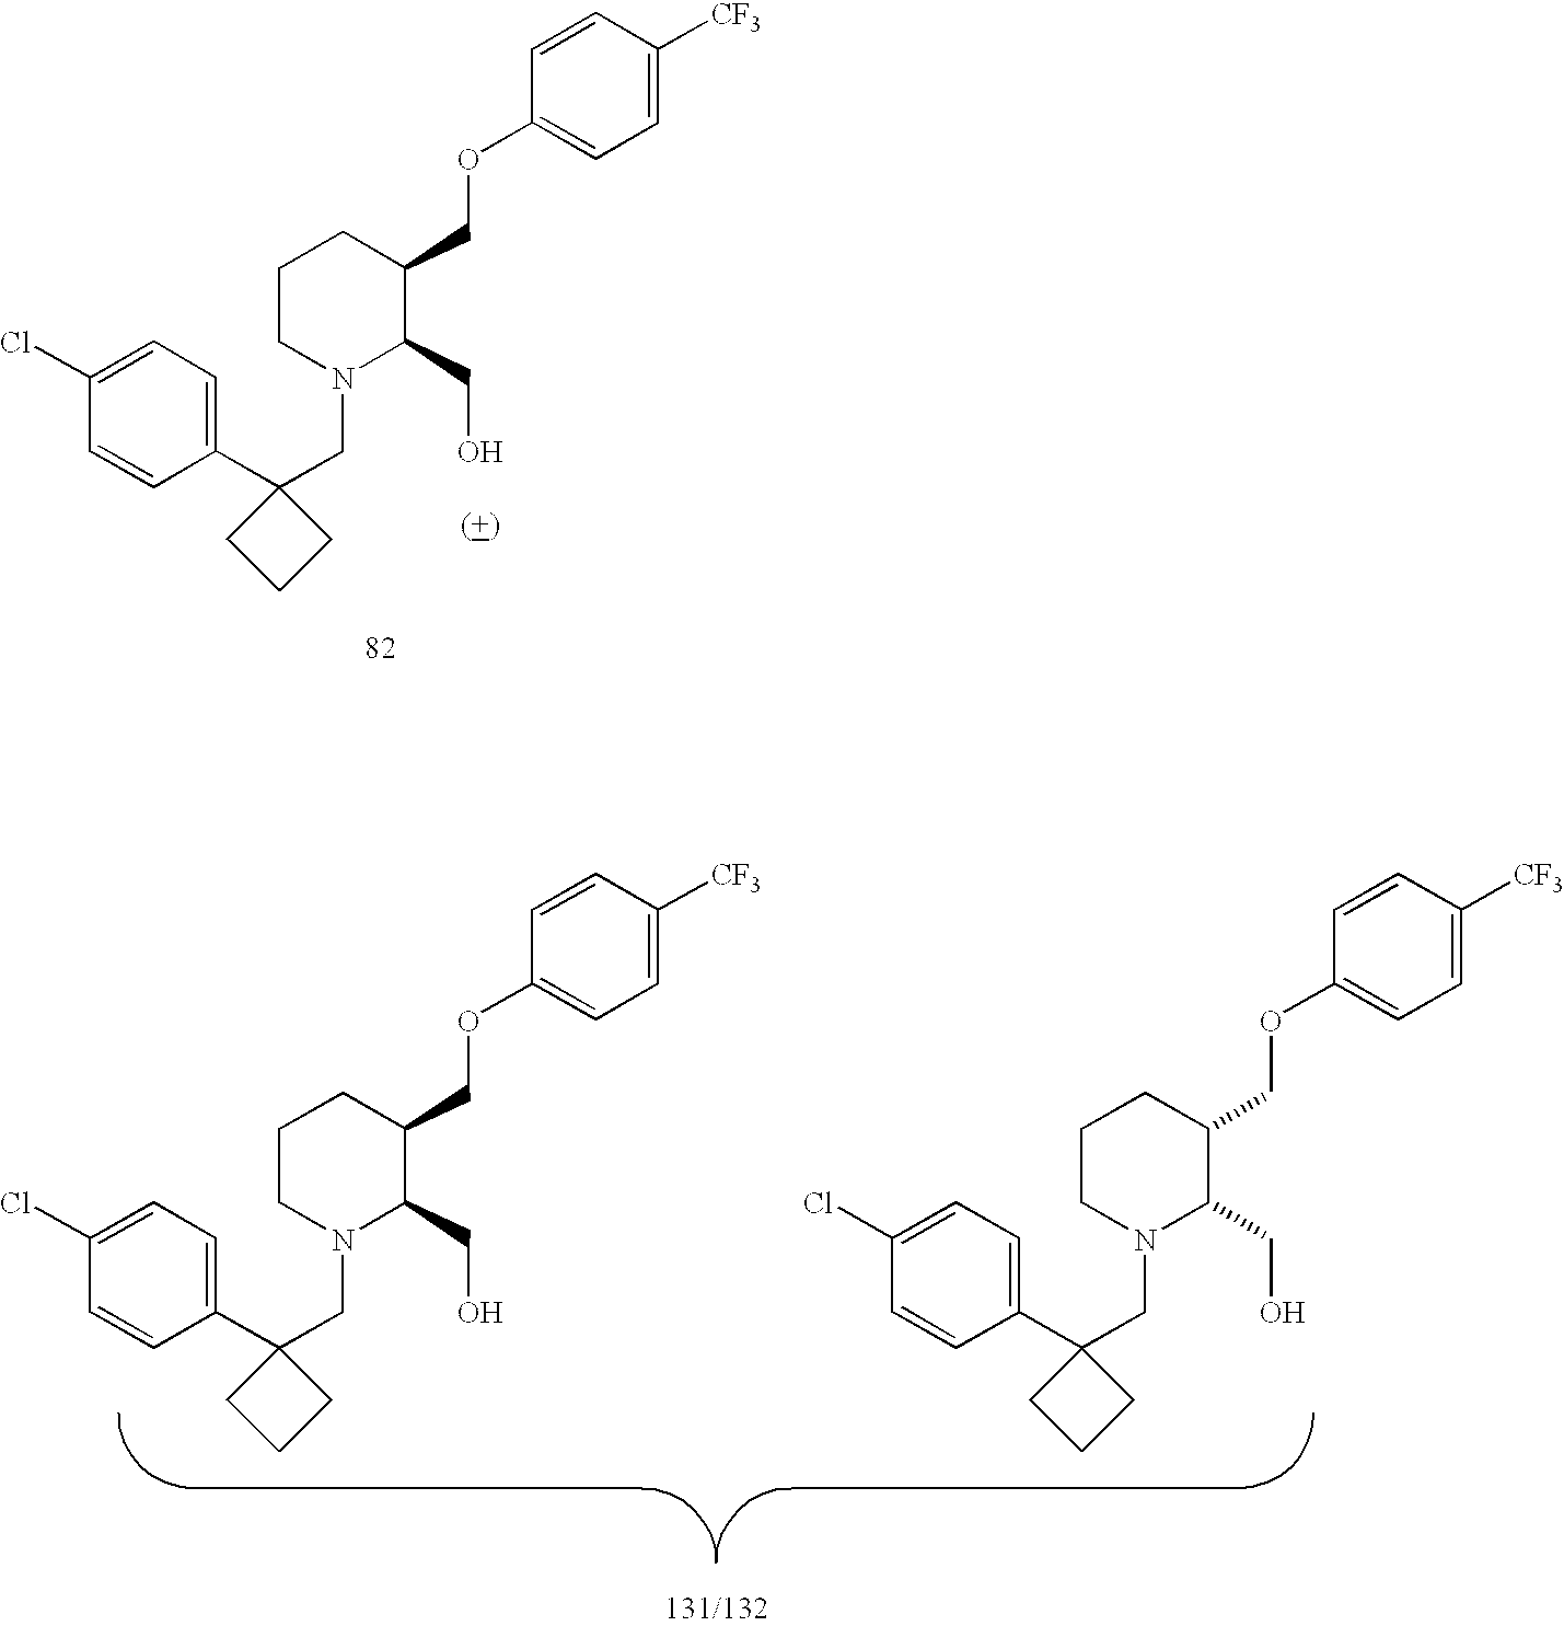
C1(C2(CN3C(CO)C(COC4=CC=C([CF3])C=C4)CCC3)CCC2)=CC=C(Cl)C=C1.C1(C2(CN3C(CO)C(COC4=CC=C([CF3])C=C4)CCC3)CCC2)=CC=C(Cl)C=C1.C1(C2(CN3C(CO)C(COC4=CC=C([CF3])C=C4)CCC3)CCC2)=CC=C(Cl)C=C1
